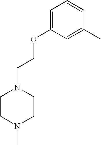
C1CN(C)CCN1CCOC1=CC=CC(C)=C1
